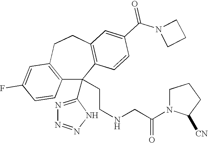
FC1=CC2=C(C=C1)C(C1=NN=NN1)(CCNCC(N1C([CN])CCC1)=O)C1=C(CC2)C=C(C(N2CCC2)=O)C=C1
